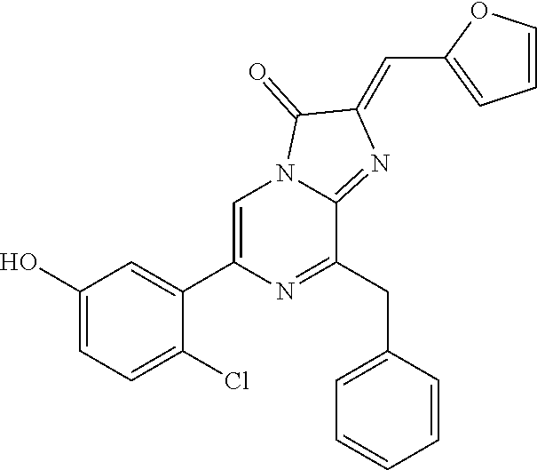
C1(O)=CC=C(Cl)C(C2=CN3C(=NC(=CC4=CC=CO4)C3=O)C(CC3=CC=CC=C3)=N2)=C1
